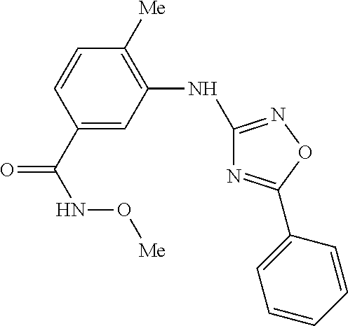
C1(NC2=NOC(C3=CC=CC=C3)=N2)=C([Me])C=CC(C(NO[Me])=O)=C1
